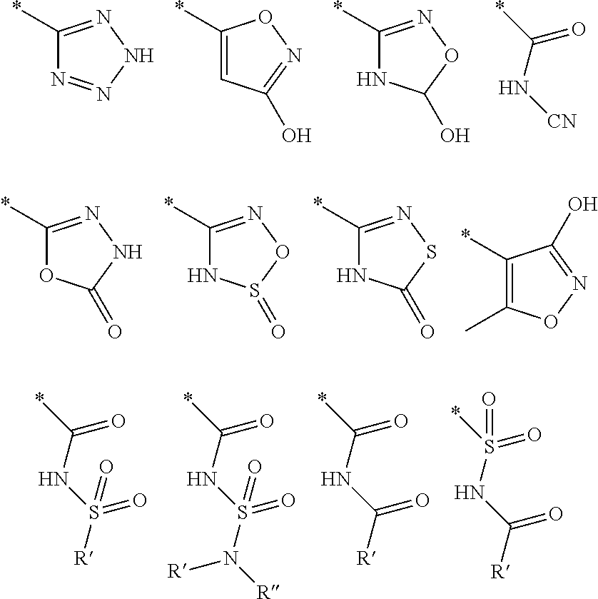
C1(*)=NNN=N1.C1(*)=CC(O)=NO1.C1(*)=NOC(O)N1.*C(N[CN])=O.C1(*)=NNC(=O)O1.C1(*)=NOS(=O)N1.C1(*)=NSC(=O)N1.C1(*)=C(C)ON=C1O.*C(NS([R])(=O)=O)=O.*C(NS(N([R])[R])(=O)=O)=O.*C(NC([R])=O)=O.*S(NC([R])=O)(=O)=O
